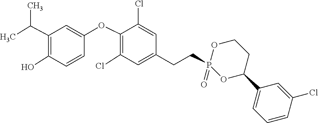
C1=C(OC2=C(Cl)C=C(CCP3(=O)OC(C4=CC=CC(Cl)=C4)CCO3)C=C2Cl)C=CC(O)=C1C(C)C
